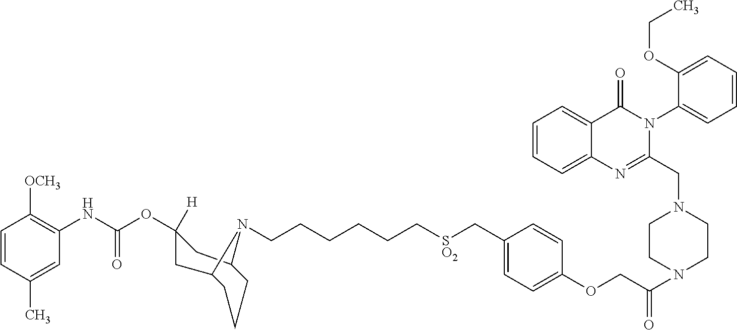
C1=CC(C)=CC(NC(OC2([H])CC3CCCC(C2)N3CCCCCC[SO2]CC2=CC=C(OCC(=O)N3CCN(CC4=NC5=CC=CC=C5C(=O)N4C4=CC=CC=C4OCC)CC3)C=C2)=O)=C1[OCH3]
